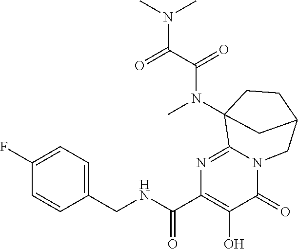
C1(CNC(C2=C(O)C(=O)N3C(=N2)C2(N(C(=O)C(N(C)C)=O)C)CCC(C3)C2)=O)=CC=C(F)C=C1
